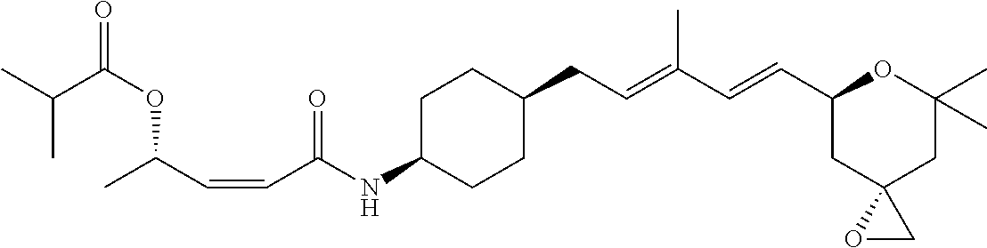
C1C(NC(C=CC(C)OC(=O)C(C)C)=O)CCC(CC=C(C=CC2CC3(CC(C)(C)O2)OC3)C)C1
